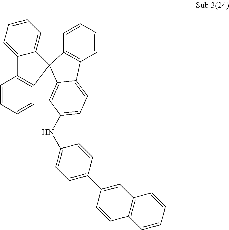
C1=CC=CC2=C1C1(C3=CC(NC4=CC=C(C5=CC6=C(C=C5)C=CC=C6)C=C4)=CC=C23)C2=CC=CC=C2C2=C1C=CC=C2
